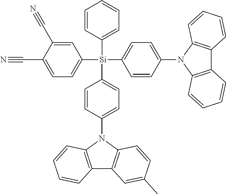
C1=CC(N2C3=C(C4=C2C=CC=C4)C=CC=C3)=CC=C1[Si](C1=CC=C(C#N)C(C#N)=C1)(C1=CC=CC=C1)C1=CC=C(N2C3=C(C4=C2C=CC(C)=C4)C=CC=C3)C=C1
